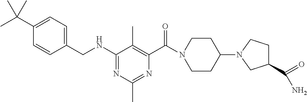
C1=CC(CNC2=NC(C)=NC(C(=O)N3CCC(N4CC(C(N)=O)CC4)CC3)=C2C)=CC=C1C(C)(C)C
